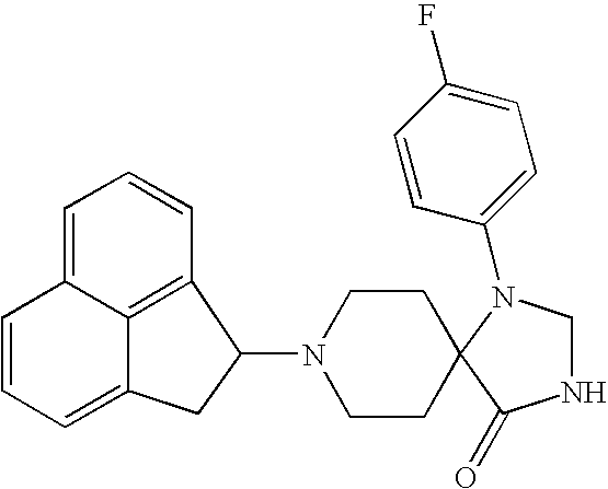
N1(C2C3=C4C(=CC=C3)C=CC=C4C2)CCC2(CC1)N(C1=CC=C(F)C=C1)CNC2=O
